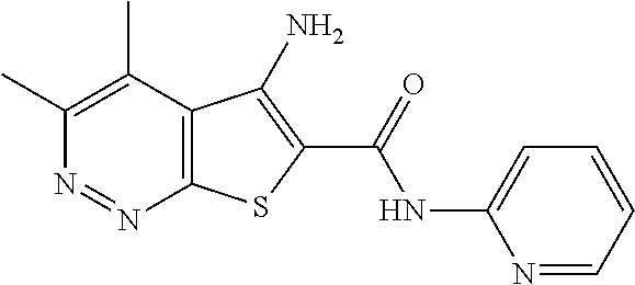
C1(C)=C(C)C2=C(N=N1)SC(C(=O)NC1=CC=CC=N1)=C2N
